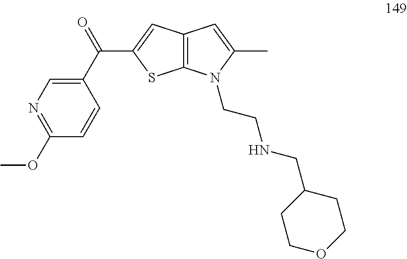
C1(C(=O)C2=CC3=C(S2)N(CCNCC2CCOCC2)C(C)=C3)=CN=C(OC)C=C1
